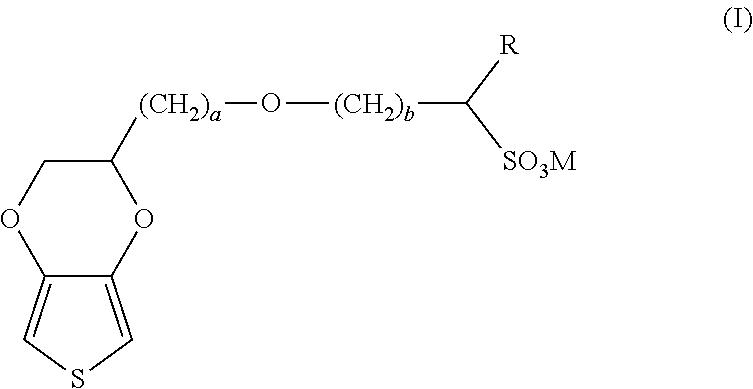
C1([(CH2)a]O[(CH2)b]C([SO3M])[R])COC2=CSC=C2O1
